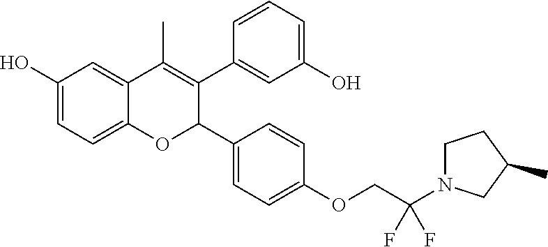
C12=CC=C(O)C=C1C(C)=C(C1=CC(O)=CC=C1)C(C1=CC=C(OCC(N3CCC(C)C3)(F)F)C=C1)O2
